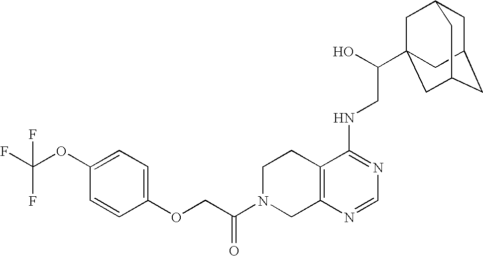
C(=O)(N1CC2=C(CC1)C(NCC(O)C13CC4CC(CC(C1)C4)C3)=NC=N2)COC1=CC=C(OC(F)(F)F)C=C1
